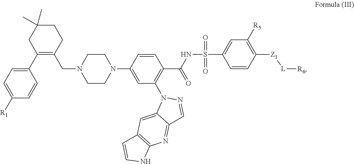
C1(C2=C(CN3CCN(C4=CC(N5C6=CC7=C(N=C6C=N5)NC=C7)=C(C(=O)NS(C5=CC([R5])=C([Z1][L][R6])C=C5)(=O)=O)C=C4)CC3)CCC(C)(C)C2)=CC=C([R1])C=C1
